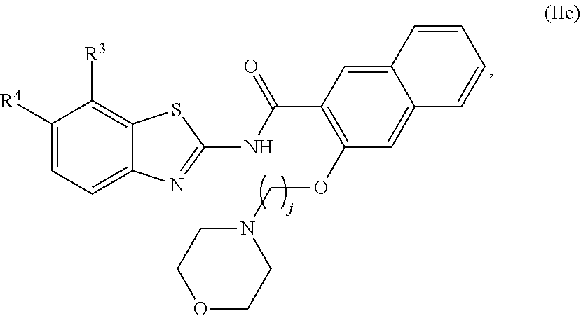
C1([R4])=CC=C2C(=C1[R3])SC(NC(C1=C(OCN3CCOCC3)C=C3C(=C1)C=CC=C3)=O)=N2
